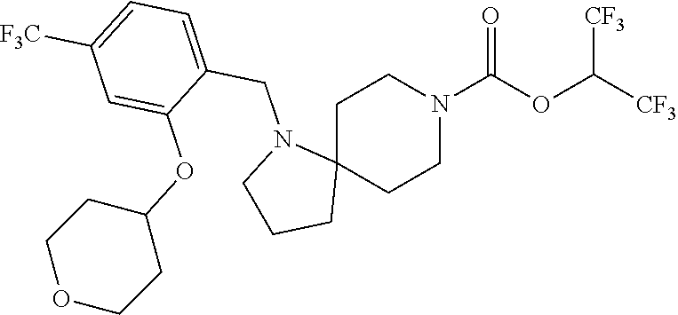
C1CN(C(OC([CF3])[CF3])=O)CCC12CCCN2CC1=CC=C([F3C])C=C1OC1CCOCC1
